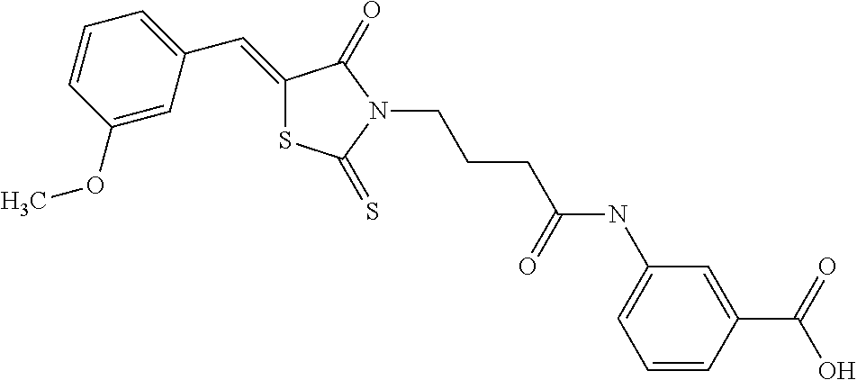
C1(=CC2=CC=CC(OC)=C2)SC(=S)N(CCCC(NC2=CC=CC(C(O)=O)=C2)=O)C1=O
